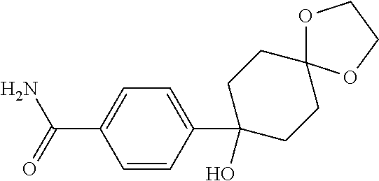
C1=CC(C2(O)CCC3(CC2)OCCO3)=CC=C1C(=O)N
